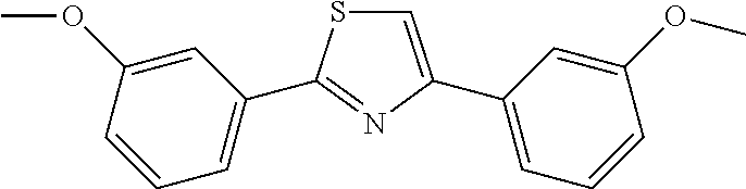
C1=C(C2=CC=CC(OC)=C2)N=C(C2=CC=CC(OC)=C2)S1
